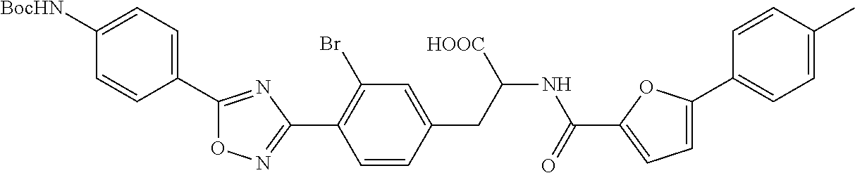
C1=CC(CC(NC(C2=CC=C(C3=CC=C(C)C=C3)O2)=O)[HOOC])=CC(Br)=C1C1=NOC(C2=CC=C([BocHN])C=C2)=N1
